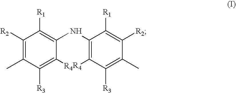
C1([R2])=C(C)C([R3])=C([R4])C(NC2=C([R4])C([R3])=C(C)C([R2])=C2[R1])=C1[R1]
